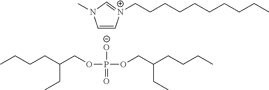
[O-]P(=O)(OCC(CCCC)CC)OCC(CCCC)CC.C1=C[N+](CCCCCCCCCC)=CN1C
